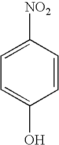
C1([NO2])=CC=C(O)C=C1
